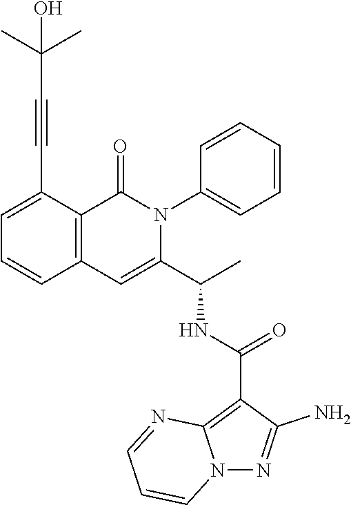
C1=C(C#CC(C)(C)O)C2=C(C=C1)C=C(C(C)NC(C1=C3N(N=C1N)C=CC=N3)=O)N(C1=CC=CC=C1)C2=O
